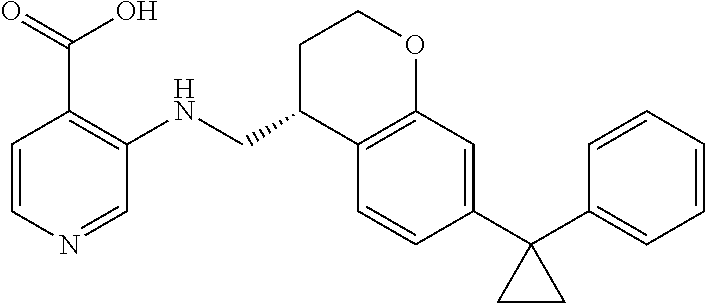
C1=CN=CC(NCC2C3=C(OCC2)C=C(C2(C4=CC=CC=C4)CC2)C=C3)=C1C(=O)O
